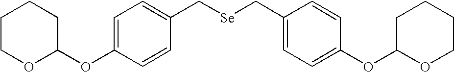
C1=C(OC2OCCCC2)C=CC(C[Se]CC2=CC=C(OC3OCCCC3)C=C2)=C1
